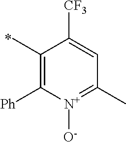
C1(C)=C([Ph])[N+]([O-])=C(C)C=C1[CF3]
